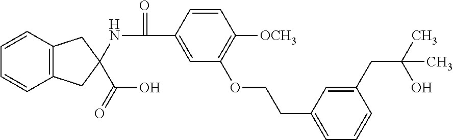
C12=C(C=CC=C1)CC(C(O)=O)(NC(=O)C1=CC(OCCC3=CC=CC(CC(C)(C)O)=C3)=C([OCH3])C=C1)C2
